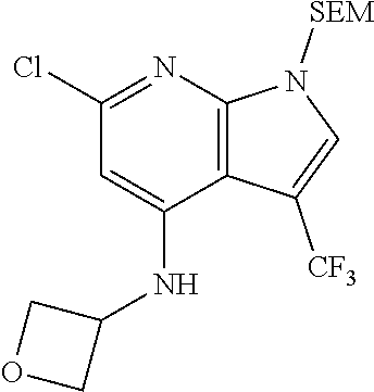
C1(NC2COC2)=CC(Cl)=NC2=C1C([CF3])=CN2[SEM]
